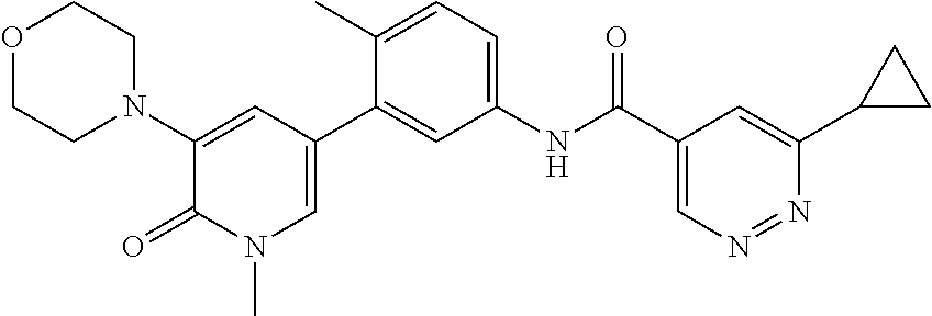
O1CCN(C2=CC(C3=CC(NC(C4=CN=NC(C5CC5)=C4)=O)=CC=C3C)=CN(C)C2=O)CC1
